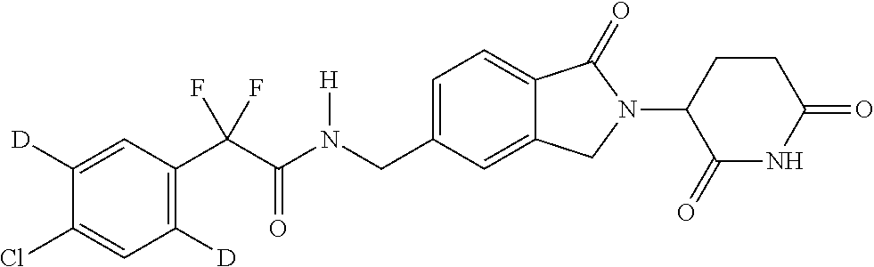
C1([D])=CC(C(C(N(CC2=CC=C3C(=C2)CN(C2C(=O)NC(=O)CC2)C3=O)[H])=O)(F)F)=C([D])C=C1Cl
